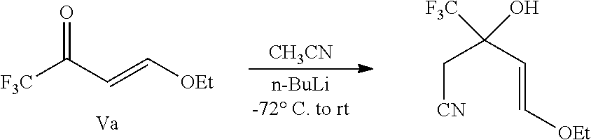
[F3C]C(C=C[OEt])=O.[CH3CN].C([CN])C(C=C[OEt])([F3C])O
